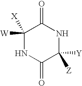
C1([W])([X])NC(=O)C([Z])([Y])NC1=O
